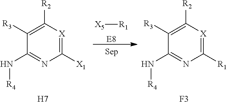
[X5][R1].[E8].C1([R3])=C([R2])[X]=C([R1])N=C1N[R4].[F3].C1([R3])=C([R2])[X]=C([X1])N=C1N[R4].[H7]
